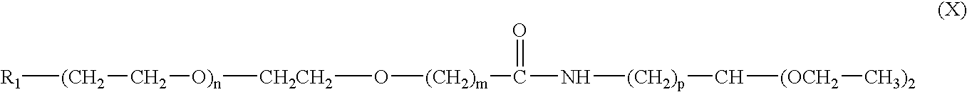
[R1][(CH2]C[O)n][CH2CH2]O[(CH2)m]C(N[(CH2)p]C[(OCH2][CH3)2])=O
